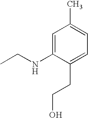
C1=C(NCC)C(CCO)=CC=C1C
